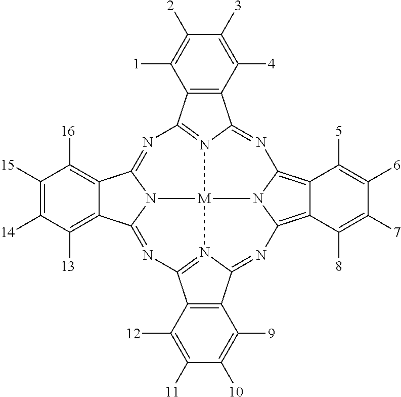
C1([15])=C([14])C([13])=C2C(=C1[16])C1=NC3=N4C(=NC5=C6C(=C7N5[M]45N1C2=NC1=N5C(=N7)C2=C1C([12])=C([11])C([10])=C2[9])C([8])=C([7])C([6])=C6[5])C1=C3C([1])=C([2])C([3])=C1[4]
